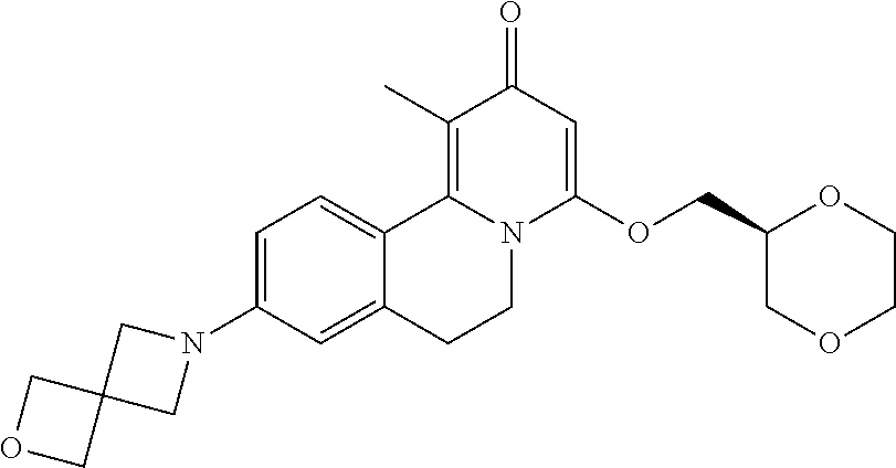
C1=C(N2CC3(C2)COC3)C=C2C(=C1)C1=C(C)C(=O)C=C(OCC3COCCO3)N1CC2
